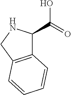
C12=C(CNC1C(=O)O)C=CC=C2
